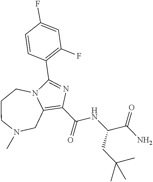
C1(C(NC(CC(C)(C)C)C(=O)N)=O)=C2CN(C)CCCN2C(C2=C(F)C=C(F)C=C2)=N1
